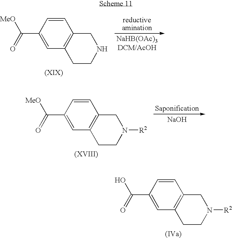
C1=CC(C([MeO])=O)=CC2=C1CNCC2.C1=CC(C([MeO])=O)=CC2=C1CN([R2])CC2.[NaOH].C1=CC(C(O)=O)=CC2=C1CN([R2])CC2
